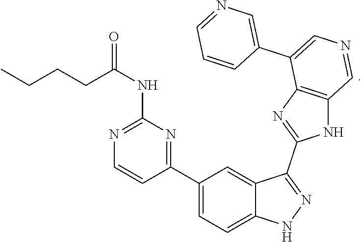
C1(C2=NC(NC(CCCC)=O)=NC=C2)=CC=C2C(=C1)C(C1=NC3=C(N1)C=NC=C3C1=CN=CC=C1)=NN2
